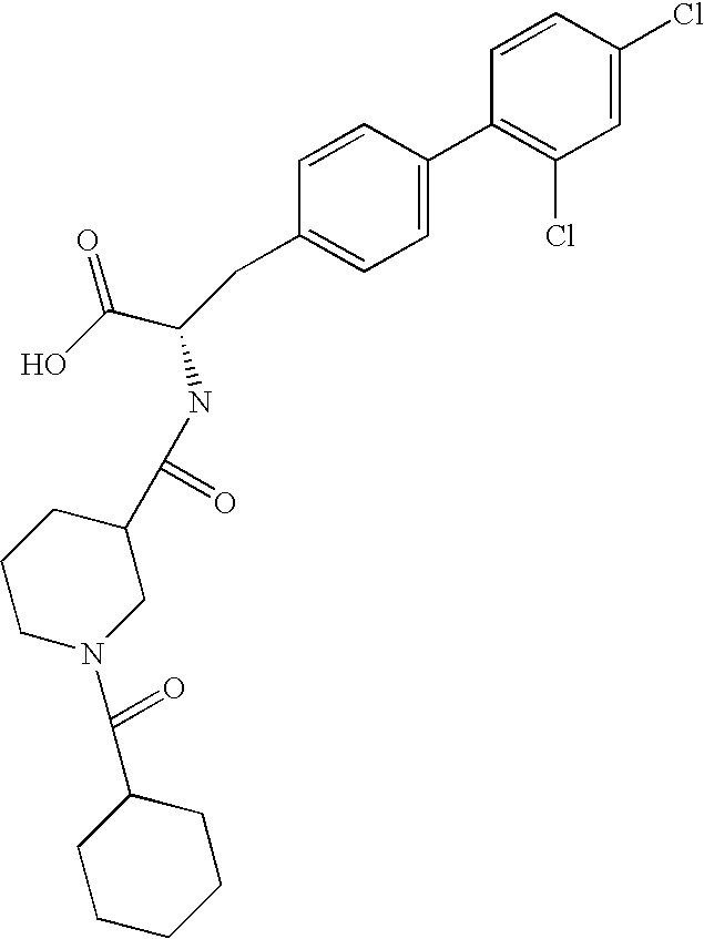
C1=CC(Cl)=CC(Cl)=C1C1=CC=C(CC(C(O)=O)NC(C2CCCN(C(=O)C3CCCCC3)C2)=O)C=C1
